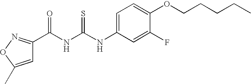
N(C(NC(=O)C1=NOC(C)=C1)=S)C1=CC=C(OCCCCC)C(F)=C1
